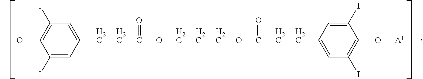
COC1=C(I)C=C(CCC(=O)OCCCOC(=O)CCC2=CC(I)=C(O[A1]C)C(I)=C2)C=C1I
